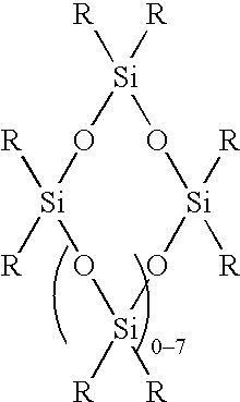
[Si]1([R])([R])O[Si]([R])([R])O[Si]([R])([R])O[Si]([R])([R])O1
